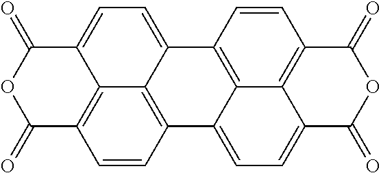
C12=C3C(=CC=C4C3=C(C=C1)C(=O)OC4=O)C1=C3C2=CC=C2C3=C(C=C1)C(=O)OC2=O
